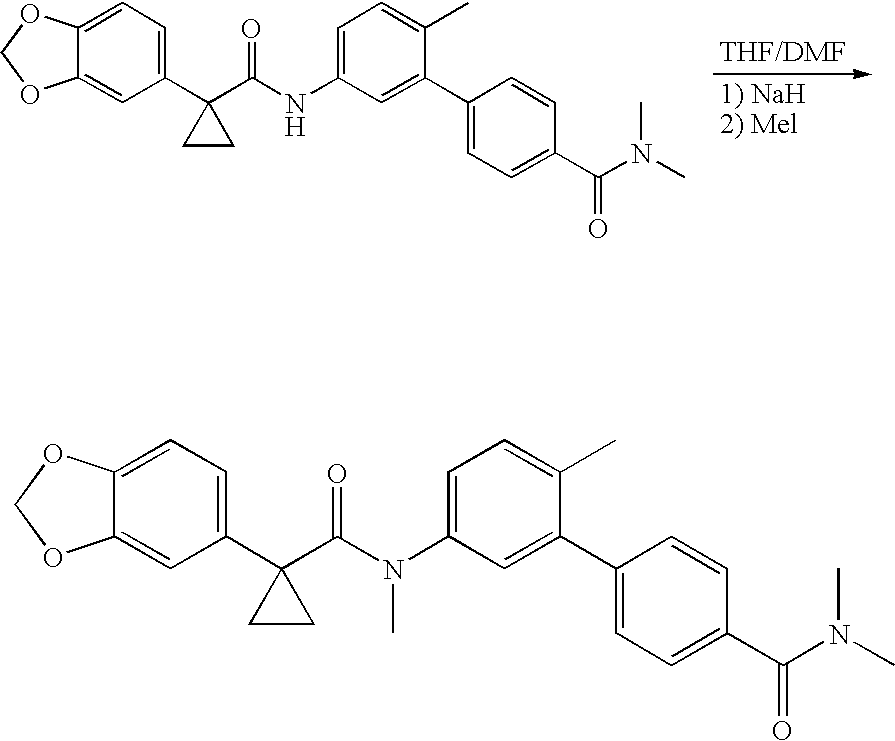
C12=CC=C(C3(C(N(C4=CC=C(C)C(C5=CC=C(C(N(C)C)=O)C=C5)=C4)C)=O)CC3)C=C1OCO2.C12=CC=C(C3(C(NC4=CC=C(C)C(C5=CC=C(C(N(C)C)=O)C=C5)=C4)=O)CC3)C=C1OCO2
